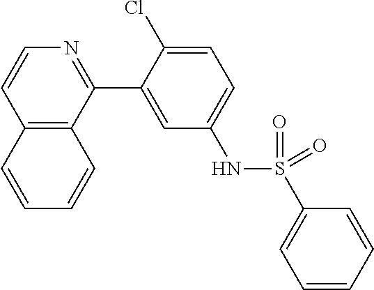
C12=C(C(C3=CC(NS(C4=CC=CC=C4)(=O)=O)=CC=C3Cl)=NC=C1)C=CC=C2
